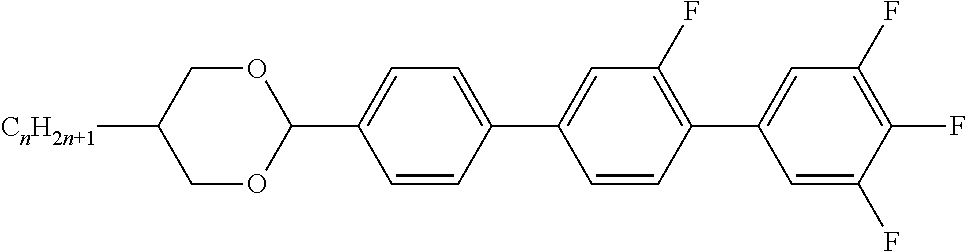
C1(C2OCC([CnH2n+1])CO2)=CC=C(C2=CC(F)=C(C3=CC(F)=C(F)C(F)=C3)C=C2)C=C1
